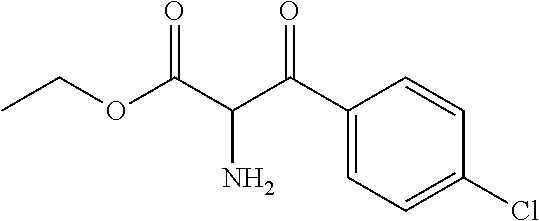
C1(C(C(C(OCC)=O)N)=O)=CC=C(Cl)C=C1
